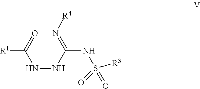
[R1]C(=O)NNC(NS([R3])(=O)=O)=N[R4]
